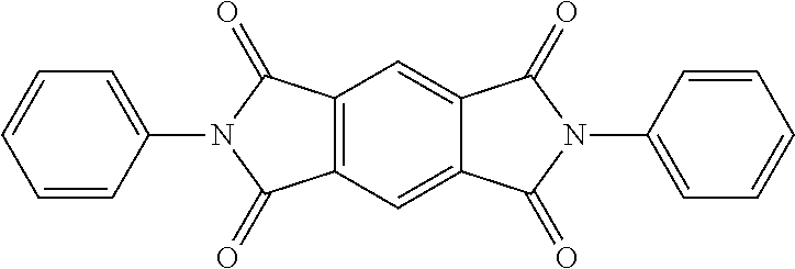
C12=C(C=C3C(=C1)C(=O)N(C1=CC=CC=C1)C3=O)C(=O)N(C1=CC=CC=C1)C2=O
